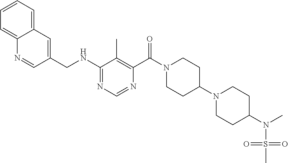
C1(NCC2=CC3=CC=CC=C3N=C2)=NC=NC(C(N2CCC(N3CCC(N(C)S(=O)(=O)C)CC3)CC2)=O)=C1C
